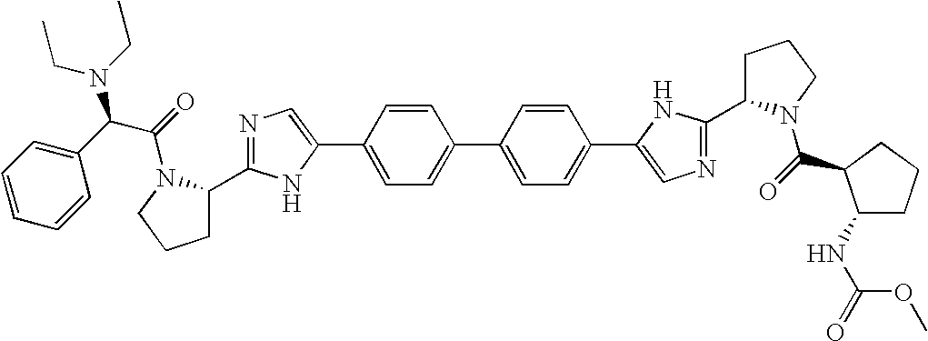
C1=CC(C2=CN=C(C3CCCN3C(=O)C(C3=CC=CC=C3)N(CC)CC)N2)=CC=C1C1=CC=C(C2=CN=C(C3CCCN3C(=O)C3C(NC(=O)OC)CCC3)N2)C=C1
